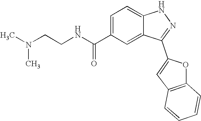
C1=C(C(=O)NCCN(C)C)C=C2C(=C1)NN=C2C1=CC2=C(C=CC=C2)O1
